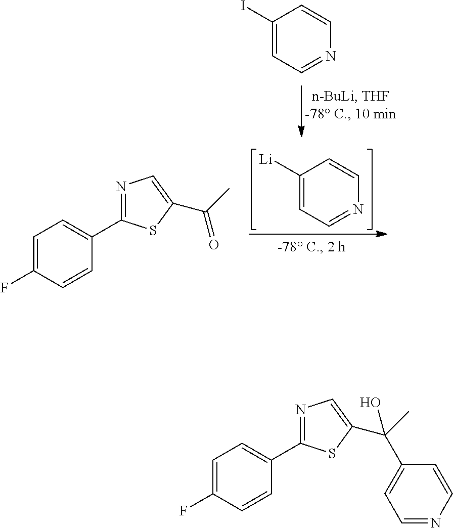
C1(I)=CC=NC=C1.C1([Li])=CC=NC=C1.C1=C(F)C=CC(C2=NC=C(C(=O)C)S2)=C1.C1=C(F)C=CC(C2=NC=C(C(C3=CC=NC=C3)(C)O)S2)=C1
